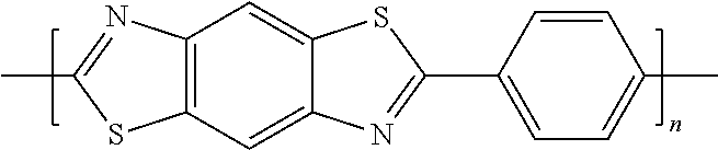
C12=C(C=C3C(=C1)SC(C1=CC=C(C)C=C1)=N3)SC(C)=N2
